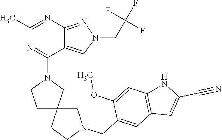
C12=NN(CC(F)(F)F)C=C1C(N1CCC3(C1)CCN(CC1=CC4=C(C=C1OC)NC(C#N)=C4)C3)=NC(C)=N2
